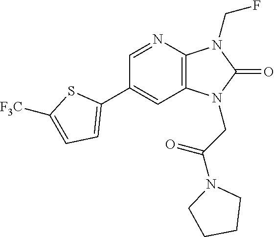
C12=C(N=CC(C3=CC=C([F3C])S3)=C1)N(CF)C(=O)N2CC(N1CCCC1)=O
